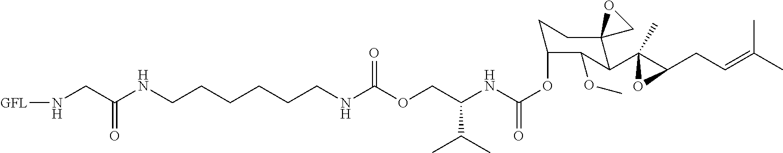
O(CC(NC(OC1CCC2(C(C3(C)C(CC=C(C)C)O3)C1OC)CO2)=O)C(C)C)C(NCCCCCCNC(CN[GFL])=O)=O
